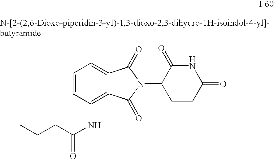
CCCC(NC1=C2C(=CC=C1)C(=O)N(C1CCC(=O)NC1=O)C2=O)=O
